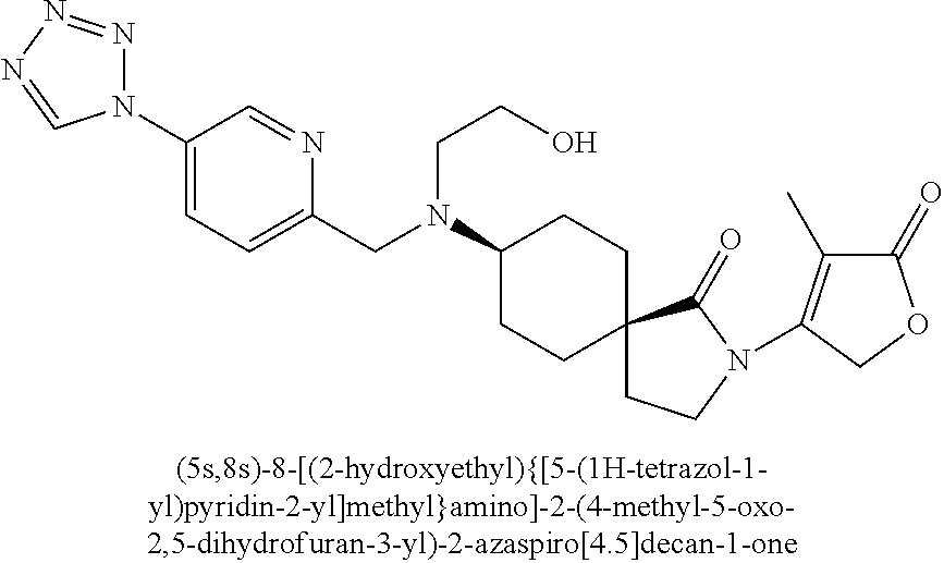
C1(=O)C(C)=C(N2CCC3(C2=O)CCC(N(CC2=CC=C(N4N=NN=C4)C=N2)CCO)CC3)CO1
